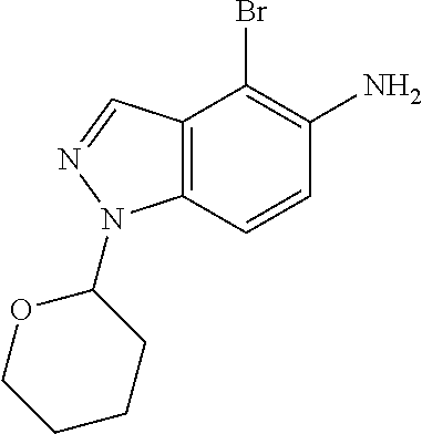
C12=C(C=CC(N)=C1Br)N(C1OCCCC1)N=C2
